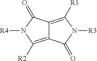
C12=C([R2])N([R4])C(=O)C1=C([R1])N([R3])C2=O
